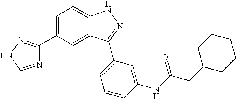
C1=C(C2=NNC=N2)C=C2C(=C1)NN=C2C1=CC=CC(NC(=O)CC2CCCCC2)=C1
